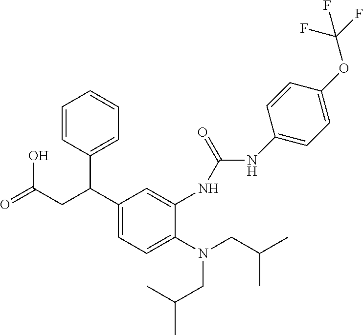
N(CC(C)C)(CC(C)C)C1=CC=C(C(CC(O)=O)C2=CC=CC=C2)C=C1NC(NC1=CC=C(OC(F)(F)F)C=C1)=O
